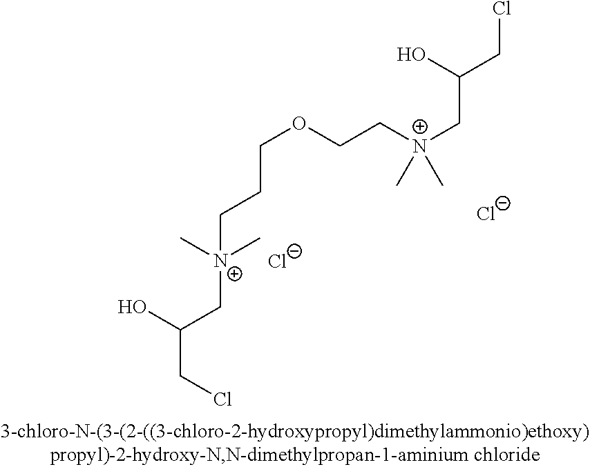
[Cl-].C(OCC[N+](CC(CCl)O)(C)C)CC[N+](C)(C)CC(CCl)O.[Cl-]
